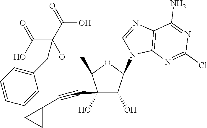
C1(C#CC2CC2)(O)C(O)C(N2C=NC3=C2N=C(Cl)N=C3N)OC1COC(C(=O)O)(C(=O)O)CC1=CC=CC=C1
